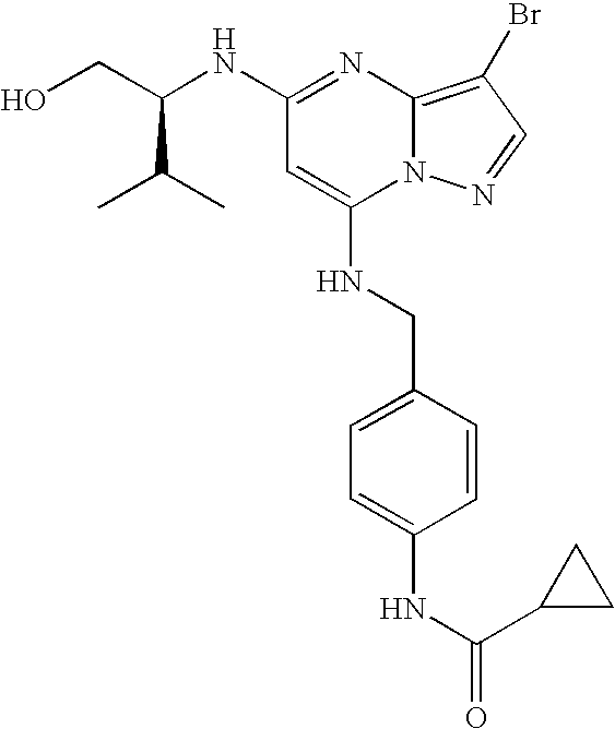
C1(NC(CO)C(C)C)=NC2=C(Br)C=NN2C(NCC2=CC=C(NC(=O)C3CC3)C=C2)=C1
